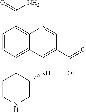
C1=CC=C2C(=C1C(=O)N)N=CC(C(=O)O)=C2NC1CCCNC1
